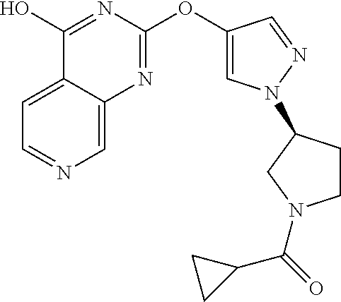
C1=C2C(=CC=N1)C(O)=NC(OC1=CN(C3CCN(C(C4CC4)=O)C3)N=C1)=N2
